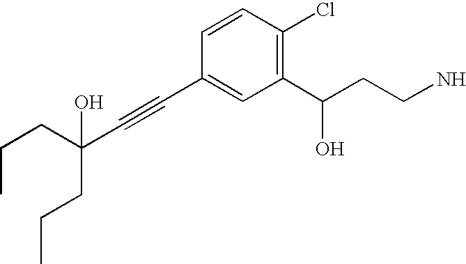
C1(C(CCN)O)=C(Cl)C=CC(C#CC(CCC)(CCC)O)=C1
